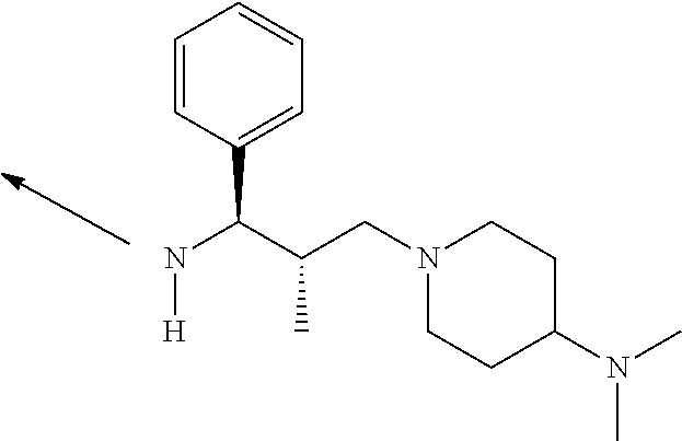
N(C(C(CN1CCC(N(C)C)CC1)C)C1=CC=CC=C1)[H]
